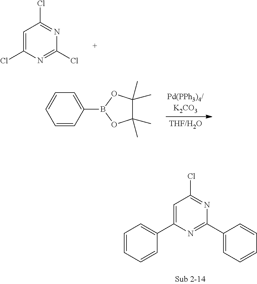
C1=C(Cl)N=C(Cl)N=C1Cl.C1(C)(C)C(C)(C)OB(C2=CC=CC=C2)O1.C1=CC=CC(C2=CC(Cl)=NC(C3=CC=CC=C3)=N2)=C1
